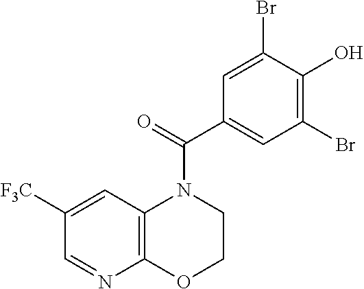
C1([F3C])=CC2=C(N=C1)OCCN2C(C1=CC(Br)=C(O)C(Br)=C1)=O
